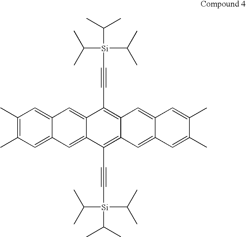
CC(C)[Si](C(C)C)(C(C)C)C#CC1=C2C(=C(C#C[Si](C(C)C)(C(C)C)C(C)C)C3=CC4=CC(C)=C(C)C=C4C=C13)C=C1C(=C2)C=C(C)C(C)=C1
